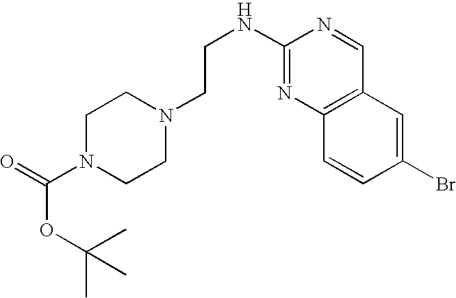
C(NC1=NC2=C(C=N1)C=C(Br)C=C2)CN1CCN(C(=O)OC(C)(C)C)CC1
